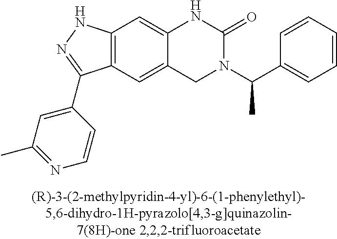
C12=C(C=C3C(=C1)NC(=O)N(C(C1=CC=CC=C1)C)C3)C(C1=CC(C)=NC=C1)=NN2
